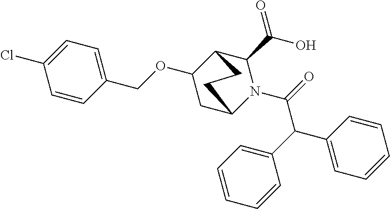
C1=CC=CC(C(C(=O)N2C(C(=O)O)C3C(OCC4=CC=C(Cl)C=C4)CC2CC3)C2=CC=CC=C2)=C1
